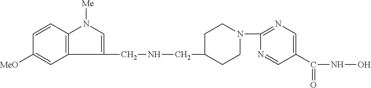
C1(CNCC2CCN(C3=NC=C(C(NO)=O)C=N3)CC2)=CN([Me])C2=C1C=C([MeO])C=C2
